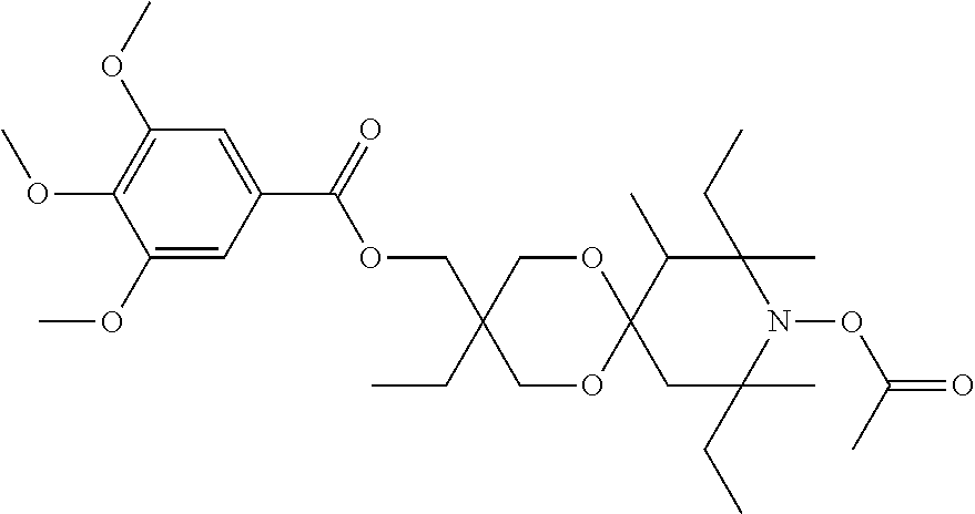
C1(C(OCC2(CC)COC3(OC2)CC(CC)(C)N(OC(C)=O)C(CC)(C)C3C)=O)=CC(OC)=C(OC)C(OC)=C1
